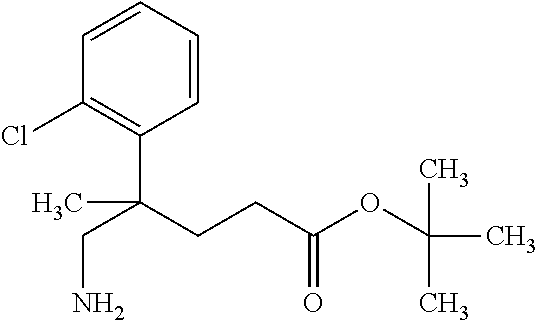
C1=CC=CC(C(CCC(OC(C)(C)C)=O)(CN)C)=C1Cl
